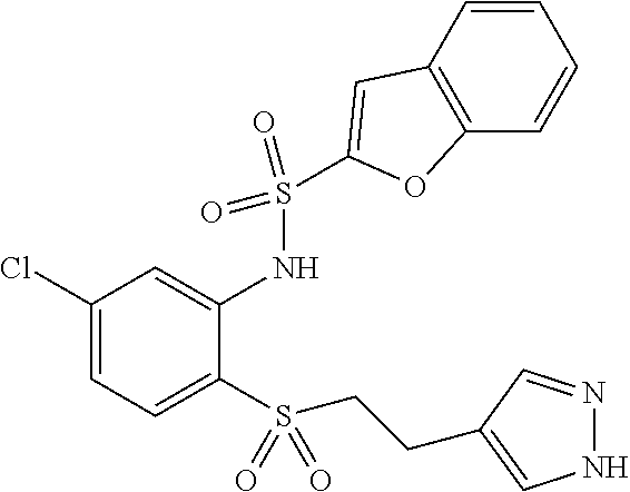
C1(Cl)=CC=C(S(CCC2=CNN=C2)(=O)=O)C(NS(=O)(=O)C2=CC3=C(C=CC=C3)O2)=C1
